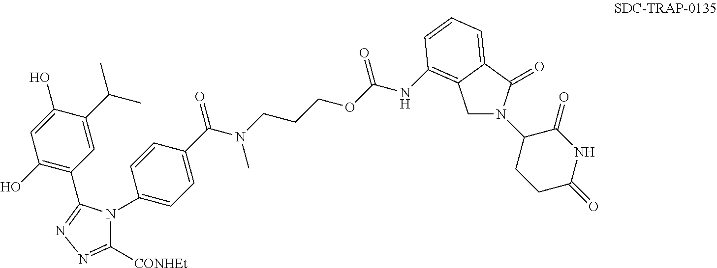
C1(O)=CC(O)=C(C2=NN=C([CONHEt])N2C2=CC=C(C(N(CCCOC(NC3=C4CN(C5CCC(=O)NC5=O)C(=O)C4=CC=C3)=O)C)=O)C=C2)C=C1C(C)C
